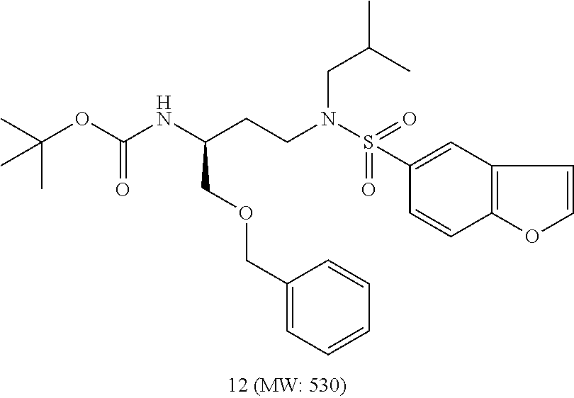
CC(OC(NC(CCN(CC(C)C)S(C1=CC2=C(C=C1)OC=C2)(=O)=O)COCC1=CC=CC=C1)=O)(C)C
